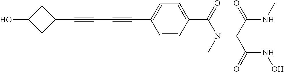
C1(C#CC#CC2=CC=C(C(=O)N(C(C(NC)=O)C(=O)NO)C)C=C2)CC(O)C1
